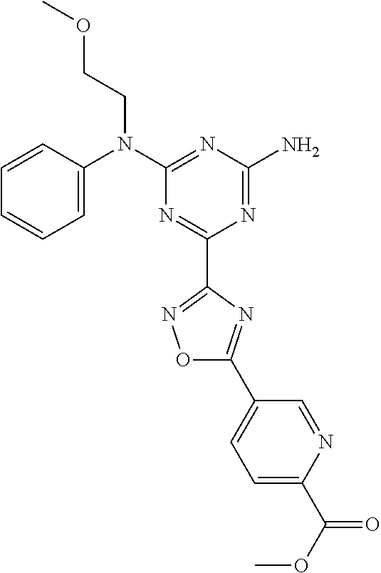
C1=CC(N(C2=NC(N)=NC(C3=NOC(C4=CC=C(C(OC)=O)N=C4)=N3)=N2)CCOC)=CC=C1
